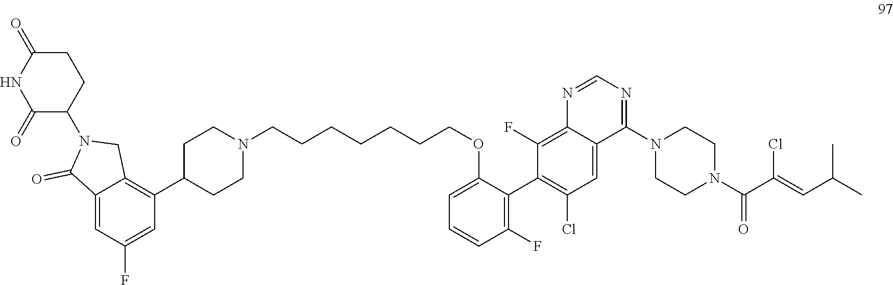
C12=C(C3CCN(CCCCCCCOC4=CC=CC(F)=C4C4=C(Cl)C=C5C(=C4F)N=CN=C5N4CCN(C(C(Cl)=CC(C)C)=O)CC4)CC3)C=C(F)C=C1C(=O)N(C1C(=O)NC(=O)CC1)C2
